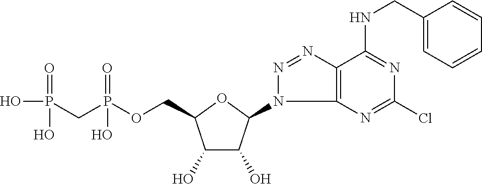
C1(O)C(O)C(N2C3=C(N=N2)C(NCC2=CC=CC=C2)=NC(Cl)=N3)OC1COP(CP(O)(=O)O)(=O)O
